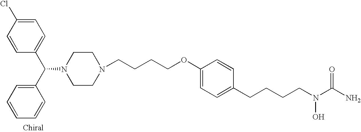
C1(C(C2=CC=CC=C2)N2CCN(CCCCOC3=CC=C(CCCCN(C(N)=O)O)C=C3)CC2)=CC=C(Cl)C=C1
